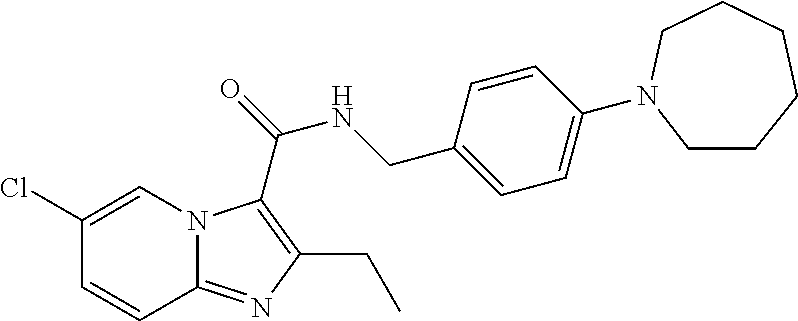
C1(Cl)=CN2C(=NC(CC)=C2C(=O)NCC2=CC=C(N3CCCCCC3)C=C2)C=C1
